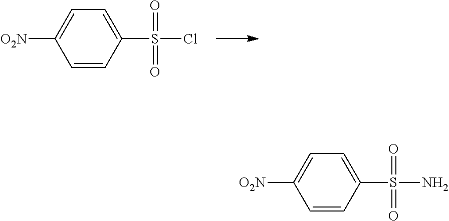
C1=CC(S(Cl)(=O)=O)=CC=C1[O2N].C1=CC(S(N)(=O)=O)=CC=C1[O2N]
